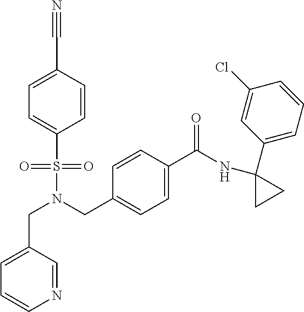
C(N(S(=O)(=O)C1=CC=C(C#N)C=C1)CC1=CC=C(C(NC2(C3=CC=CC(Cl)=C3)CC2)=O)C=C1)C1=CC=CN=C1
